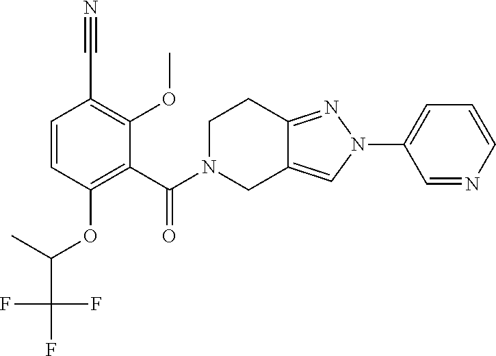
C12=NN(C3=CC=CN=C3)C=C1CN(C(=O)C1=C(OC(C(F)(F)F)C)C=CC(C#N)=C1OC)CC2
